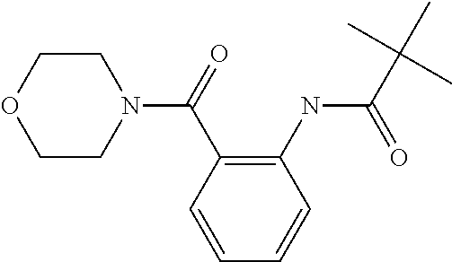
C1CN(C(C2=C(NC(=O)C(C)(C)C)C=CC=C2)=O)CCO1
